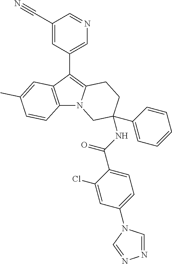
C12=C(C(C3=CN=CC(C#N)=C3)=C3N1CC(C1=CC=CC=C1)(NC(C1=CC=C(N4C=NN=C4)C=C1Cl)=O)CC3)C=C(C)C=C2
